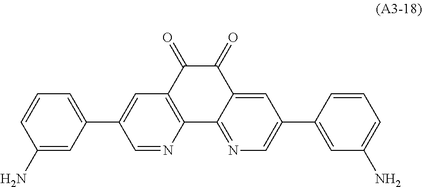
C1(=O)C(=O)C2=C(C3=NC=C(C4=CC(N)=CC=C4)C=C13)N=CC(C1=CC=CC(N)=C1)=C2
